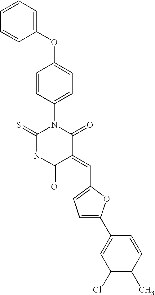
C1(OC2=CC=C(N3C(=S)NC(=O)C(=CC4=CC=C(C5=CC(Cl)=C(C)C=C5)O4)C3=O)C=C2)=CC=CC=C1
